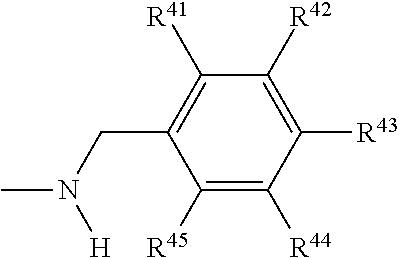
C1([R45])=C([R44])C([R43])=C([R42])C([R41])=C1CN(C)[H]
